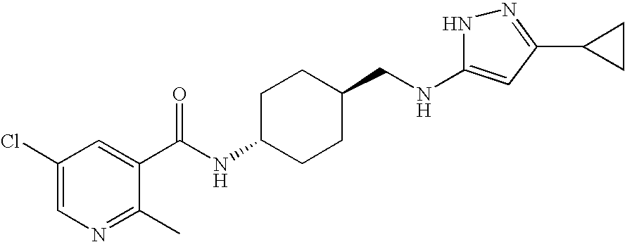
C1(Cl)=CN=C(C)C(C(NC2CCC(CNC3=CC(C4CC4)=NN3)CC2)=O)=C1
